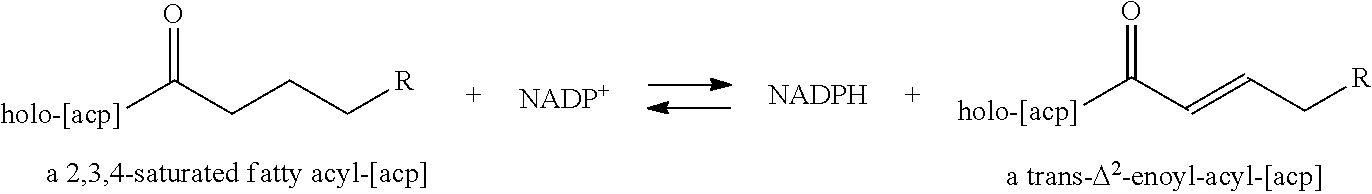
[holo-[acp]]C(CCC[R])=O.[holo-[acp]]C(C=CC[R])=O.[NADP+]
